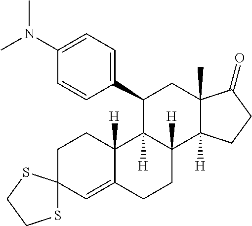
C1C2(C=C3C([H])(C1)C1([H])C([H])(CC3)C3([H])C(C)(CC1C1=CC=C(N(C)C)C=C1)C(=O)CC3)SCCS2
